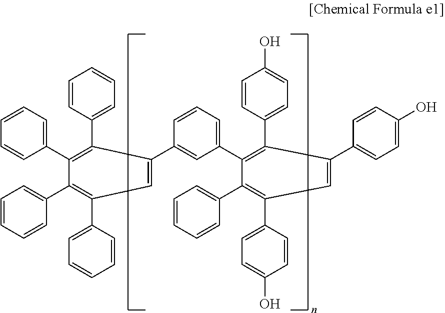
C1(C2=C(C3=CC=CC=C3)C(C3=CC(C4=C(C5=CC=C(O)C=C5)C(C5=CC=C(O)C=C5)=CC(C5=CC=C(O)C=C5)=C4C4=CC=CC=C4)=CC=C3)=CC(C3=CC=CC=C3)=C2C2=CC=CC=C2)=CC=CC=C1
